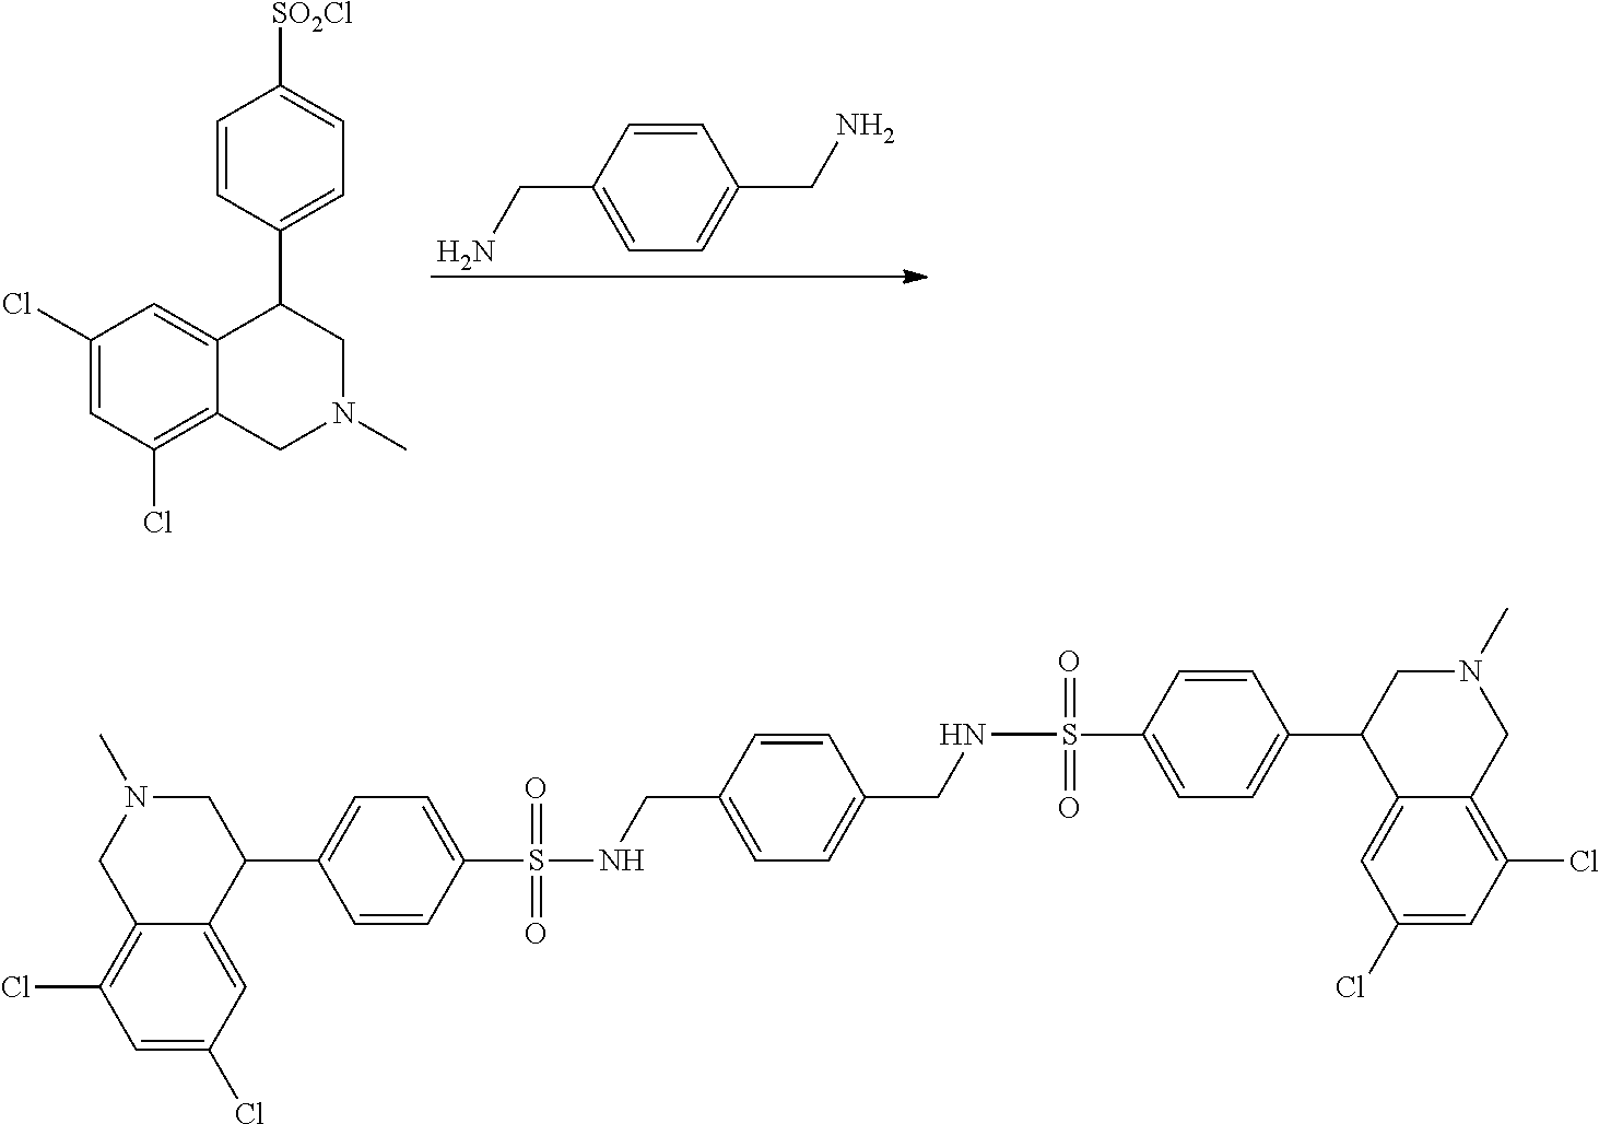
C1=C(CN)C=CC(CN)=C1.C1(Cl)=CC(Cl)=C2C(=C1)C(C1=CC=C([SO2Cl])C=C1)CN(C)C2.C12=C(Cl)C=C(Cl)C=C1C(C1=CC=C(S(=O)(=O)NCC3=CC=C(CNS(=O)(=O)C4=CC=C(C5C6=CC(Cl)=CC(Cl)=C6CN(C)C5)C=C4)C=C3)C=C1)CN(C)C2
